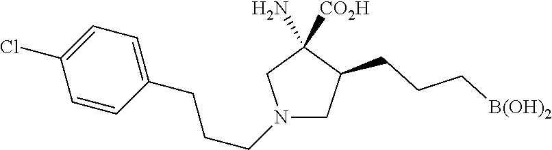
N1(CCCC2=CC=C(Cl)C=C2)CC(CCC[B(OH)2])C([CO2H])(N)C1
